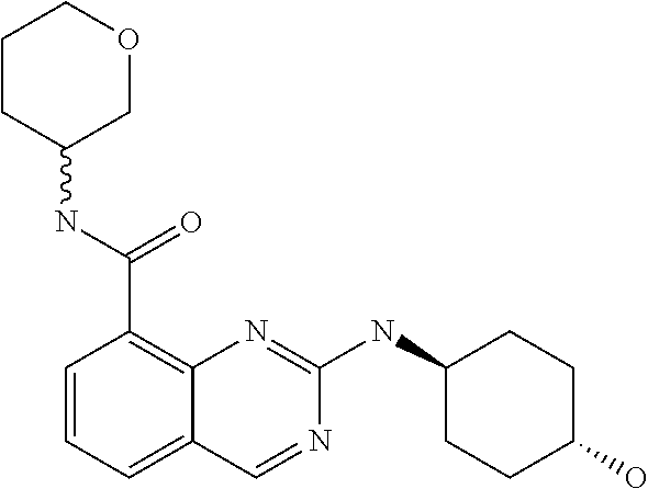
C1=CC=C2C(=C1C(NC1COCCC1)=O)N=C(NC1CCC(O)CC1)N=C2
